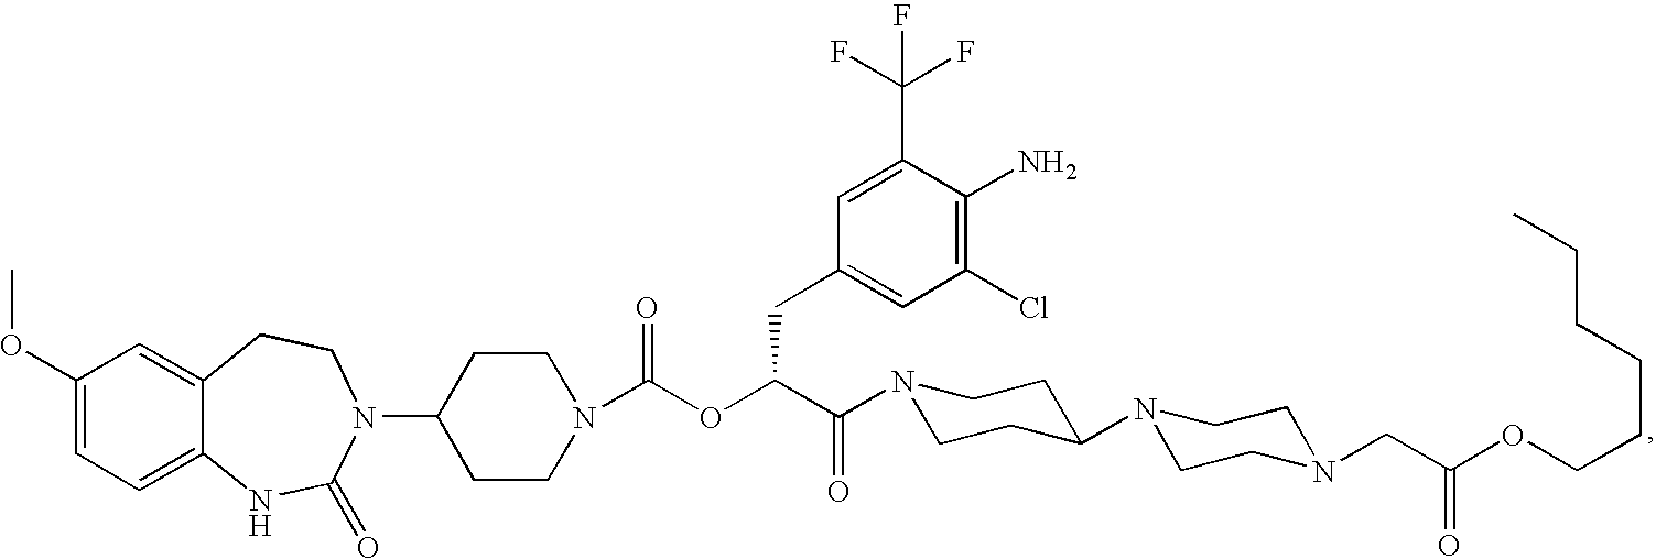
C1(OC)=CC=C2C(=C1)CCN(C1CCN(C(OC(C(=O)N3CCC(N4CCN(CC(OCCCCCC)=O)CC4)CC3)CC3=CC(Cl)=C(N)C(C(F)(F)F)=C3)=O)CC1)C(=O)N2
